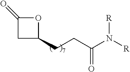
C1(CCC(N([R])[R])=O)OC(=O)C1
